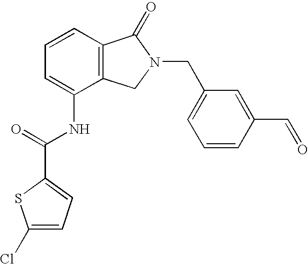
C1=CC2=C(C(NC(=O)C3=CC=C(Cl)S3)=C1)CN(CC1=CC=CC(C=O)=C1)C2=O
